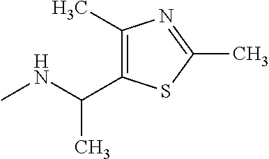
N(C)C(C)C1=C(C)N=C(C)S1
